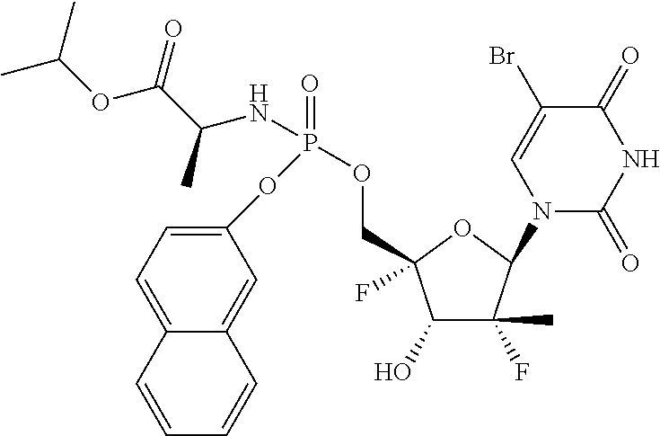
CC(OC(C(C)NP(=O)(OCC1(F)C(O)C(F)(C)C(N2C(=O)NC(=O)C(Br)=C2)O1)OC1=CC=C2C(=C1)C=CC=C2)=O)C
